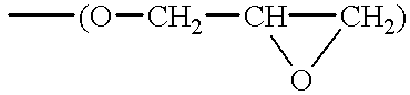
C[(O]CC1[CH2)]O1
